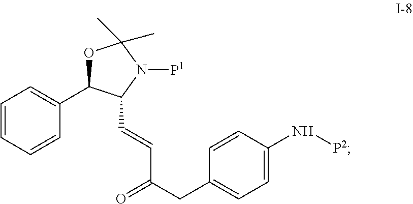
C1=CC=CC(C2OC(C)(C)N([P1])C2C=CC(CC2=CC=C(N[P2])C=C2)=O)=C1
